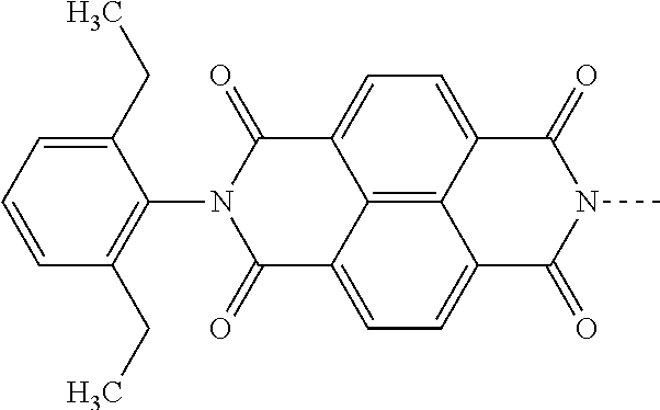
C1(N2C(=O)C3=CC=C4C5=C3C(=CC=C5C(=O)N(C)C4=O)C2=O)=C(CC)C=CC=C1CC
